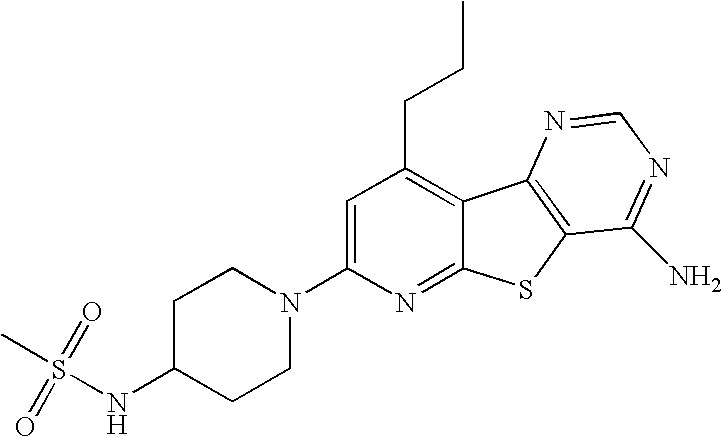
C1=C(N2CCC(NS(=O)(C)=O)CC2)N=C2C(=C1CCC)C1=C(S2)C(N)=NC=N1
